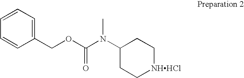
O(C(N(C)C1CC[NHHCl]CC1)=O)CC1=CC=CC=C1
